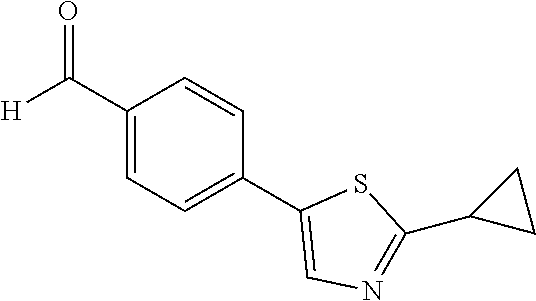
C1(C([H])=O)=CC=C(C2=CN=C(C3CC3)S2)C=C1
